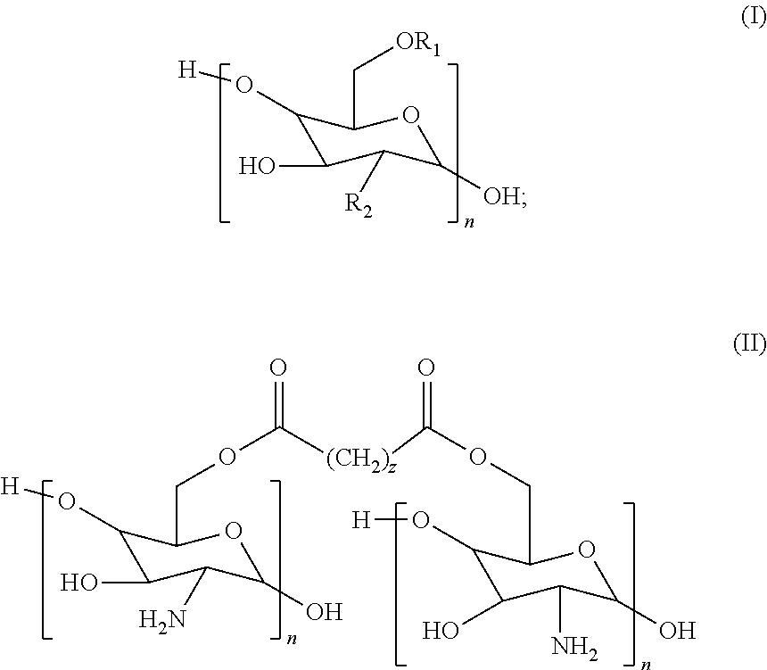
C1(O[H])C(O)C([R2])C([OH])OC1C[OR1].C1(O[H])C(O)C(N)C(O)OC1COC([(CH2)z]C(OCC1C(O[H])C(O)C(N)C(O)O1)=O)=O
